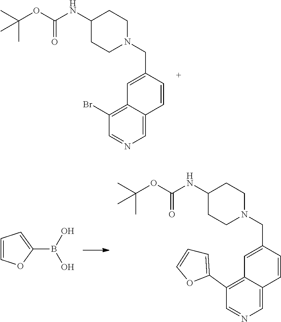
C1(NC(OC(C)(C)C)=O)CCN(CC2=CC3=C(Br)C=NC=C3C=C2)CC1.C1=COC(B(O)O)=C1.C1(NC(OC(C)(C)C)=O)CCN(CC2=CC3=C(C4=CC=CO4)C=NC=C3C=C2)CC1
